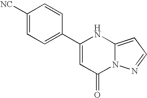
C1(C2=CC(=O)N3C(=CC=N3)N2)=CC=C([NC])C=C1
